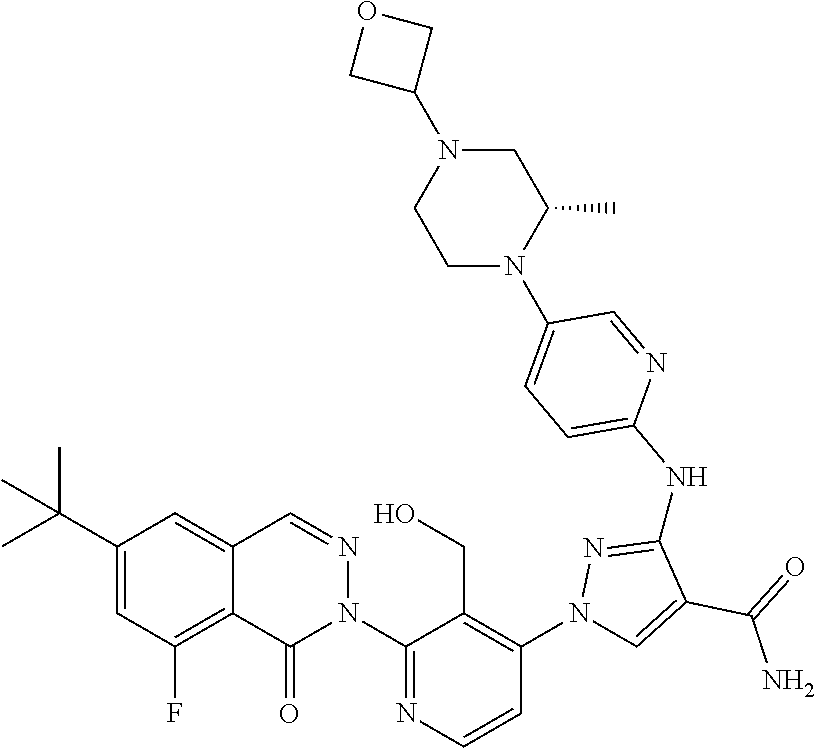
C12=C(F)C=C(C(C)(C)C)C=C1C=NN(C1=NC=CC(N3C=C(C(=O)N)C(NC4=CC=C(N5C(C)CN(C6COC6)CC5)C=N4)=N3)=C1CO)C2=O
